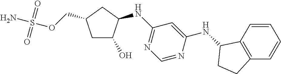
C1C(COS(N)(=O)=O)CC(NC2=NC=NC(NC3C4=C(C=CC=C4)CC3)=C2)C1O
